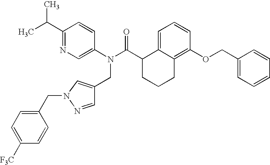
C1(C(C)C)=NC=C(N(C(C2CCCC3=C(OCC4=CC=CC=C4)C=CC=C23)=O)CC2=CN(CC3=CC=C([F3C])C=C3)N=C2)C=C1
